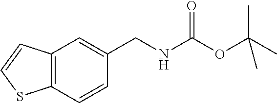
C12=C(C=CC(CNC(=O)OC(C)(C)C)=C1)SC=C2
